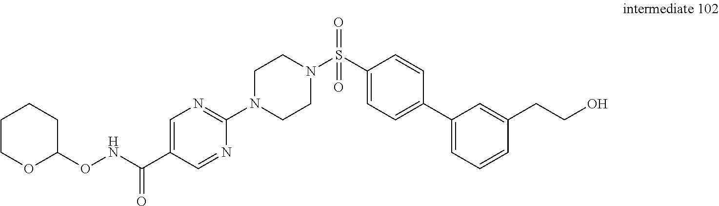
C1COC(ONC(C2=CN=C(N3CCN(S(C4=CC=C(C5=CC=CC(CCO)=C5)C=C4)(=O)=O)CC3)N=C2)=O)CC1
